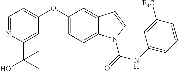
O(C1=CC=C2C(=C1)C=CN2C(=O)NC1=CC=CC([F3C])=C1)C1=CC=NC(C(C)(O)C)=C1
